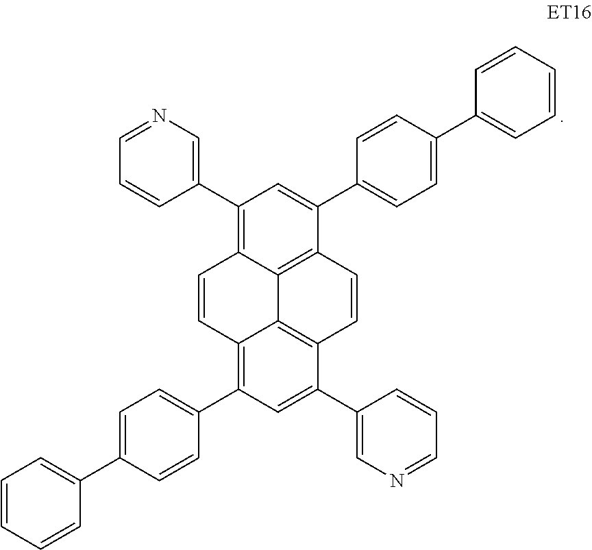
C1(C2=CN=CC=C2)=C2C3=C(C(C4=CC=C(C5=CC=CC=C5)C=C4)=C1)C=CC1=C3C(=C(C3=CC=C(C4=CC=CC=C4)C=C3)C=C1C1=CN=CC=C1)C=C2
